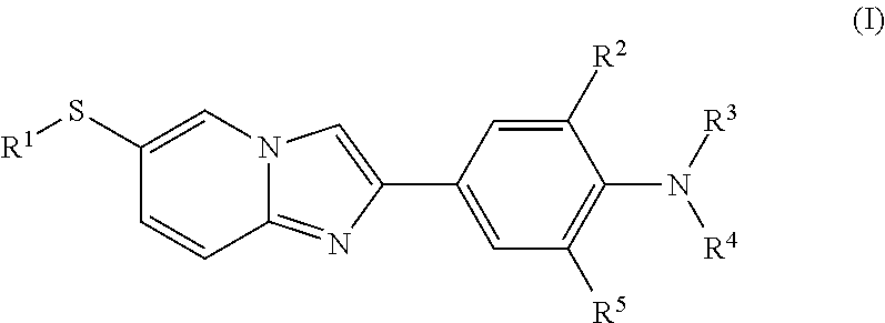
[R1]SC1=CN2C(=NC(C3=CC([R5])=C(N([R3])[R4])C([R2])=C3)=C2)C=C1
